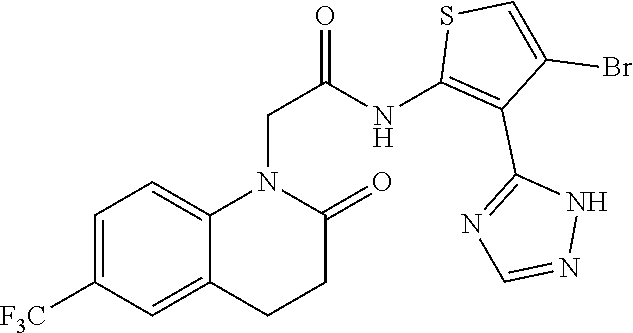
C1=C([F3C])C=C2C(=C1)N(CC(=O)NC1=C(C3=NC=NN3)C(Br)=CS1)C(=O)CC2
